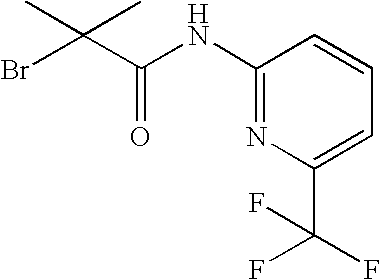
C(=O)(C(Br)(C)C)NC1=NC(C(F)(F)F)=CC=C1
